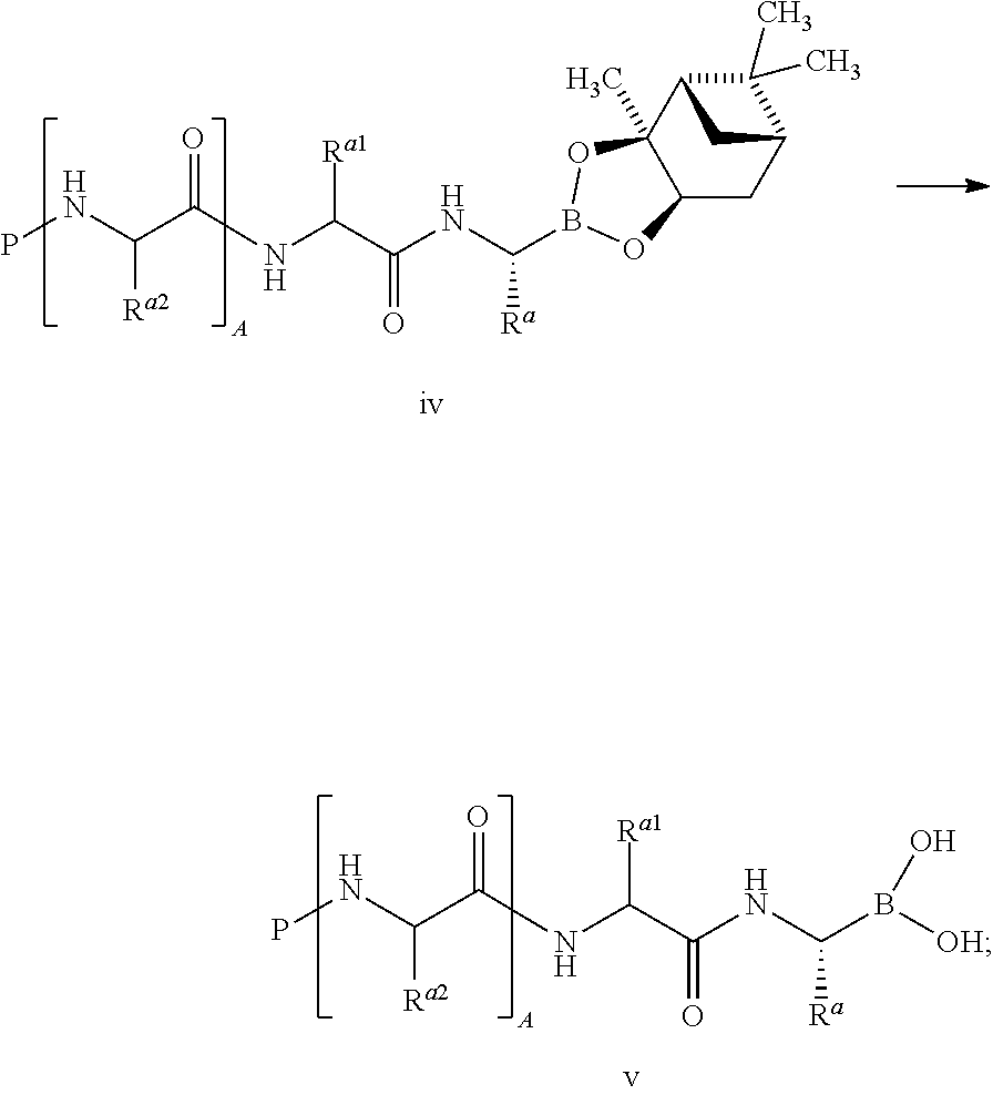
C(C(NC(C(NC([Ra])B1OC2(C)C(CC3C(C)(C)C2C3)O1)=O)[Ra1])=O)(NP)[Ra2].C(C(NC(C(NC([Ra])B([OH])O)=O)[Ra1])=O)(NP)[Ra2]
